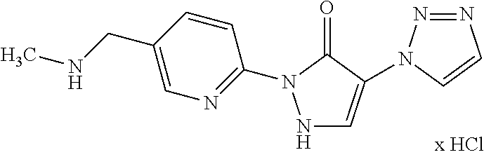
N1C=C(N2N=NC=C2)C(=O)N1C1=NC=C(CNC)C=C1
